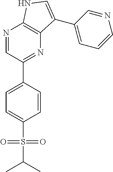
C1=C(C2=NC3=C(N=C2)NC=C3C2=CC=CN=C2)C=CC(S(=O)(=O)C(C)C)=C1
